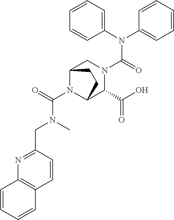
C1(N(C2=CC=CC=C2)C(=O)N2CC3N(C(=O)N(C)CC4=NC5=C(C=C4)C=CC=C5)C(C2C(O)=O)CC3)=CC=CC=C1
